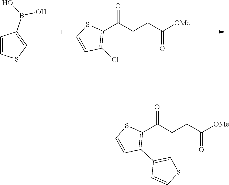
C1=CSC=C1B(O)O.C1(C(CCC([OMe])=O)=O)=C(Cl)C=CS1.C1(C(CCC([OMe])=O)=O)=C(C2=CSC=C2)C=CS1
